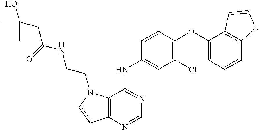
C12=C(N=CN=C1NC1=CC(Cl)=C(OC3=CC=CC4=C3C=CO4)C=C1)C=CN2CCNC(CC(O)(C)C)=O
